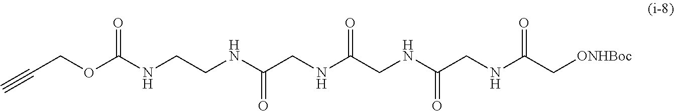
C(COC(NCCNC(CNC(CNC(CNC(C[ONHBoc])=O)=O)=O)=O)=O)#C
